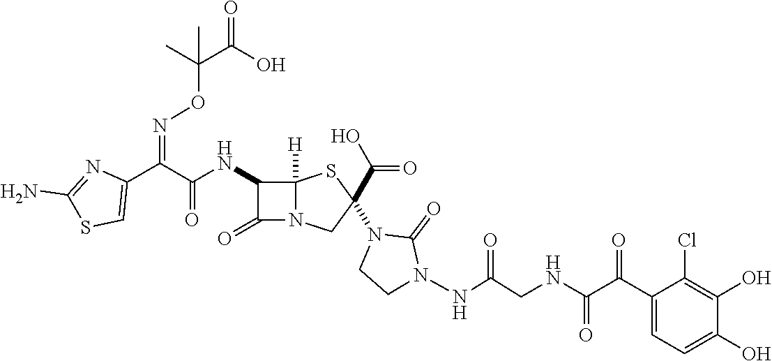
C(=O)(NC1C(=O)N2C1([H])SC(C(O)=O)(N1C(=O)N(NC(CNC(C(C3=CC=C(O)C(O)=C3Cl)=O)=O)=O)CC1)C2)C(C1=CSC(N)=N1)=NOC(C(O)=O)(C)C
